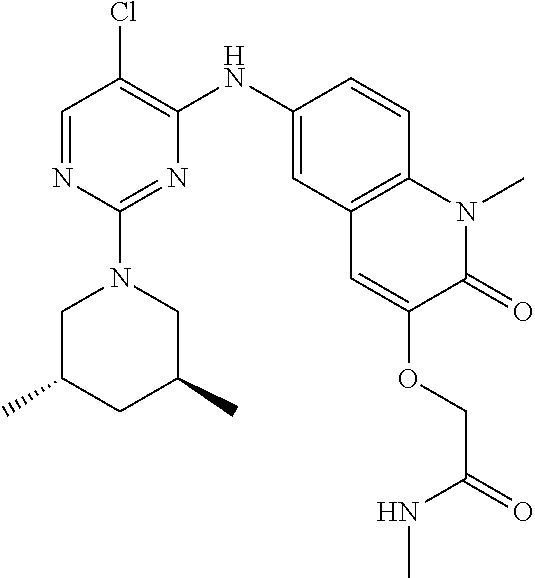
C1=NC(N2CC(C)CC(C)C2)=NC(NC2=CC3=C(C=C2)N(C)C(=O)C(OCC(NC)=O)=C3)=C1Cl
